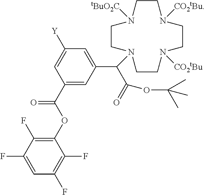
C1(C(OC2=C(F)C(F)=CC(F)=C2F)=O)=CC(C(C(=O)OC(C)(C)C)N2CCN([tBuO2C])CCN([CO2tBu])CCN([CO2tBu])CC2)=CC([Y])=C1
